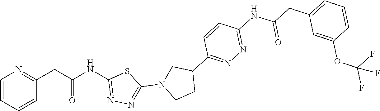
C1=CC=CC(CC(NC2=NN=C(N3CCC(C4=NN=C(NC(CC5=CC=CC(OC(F)(F)F)=C5)=O)C=C4)C3)S2)=O)=N1
